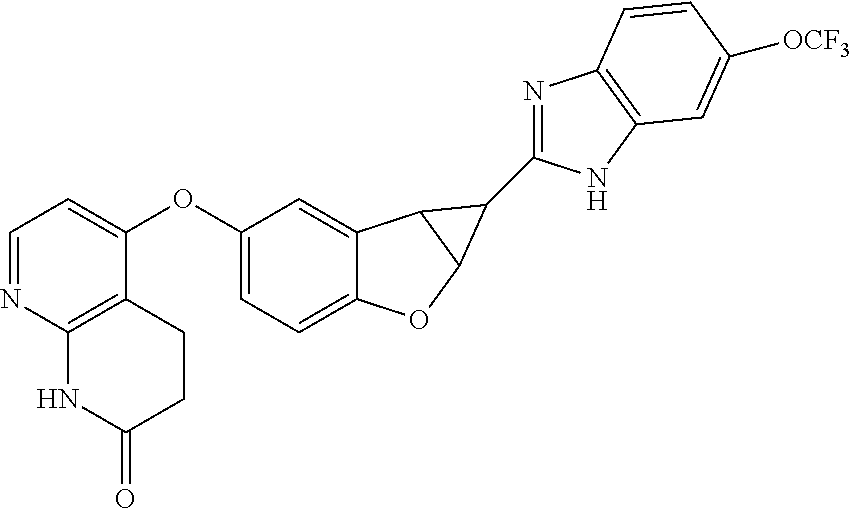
C12=CC=C(OC3=CC=NC4=C3CCC(=O)N4)C=C1C1C(O2)C1C1=NC2=C(N1)C=C([OCF3])C=C2
